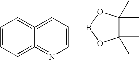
C1(B2OC(C)(C)C(C)(C)O2)=CN=C2=CC=CC=C2=C1
